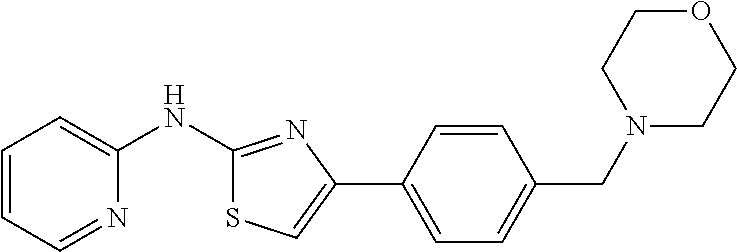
C1=CC=NC(NC2=NC(C3=CC=C(CN4CCOCC4)C=C3)=CS2)=C1
